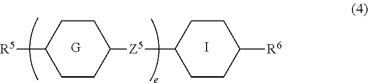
[R5]C1CCC([Z5]C2CCC([R6])CC2)CC1.I.[G]
